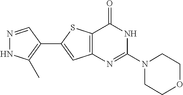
N1=CC(C2=CC3=C(S2)C(=O)NC(N2CCOCC2)=N3)=C(C)N1
